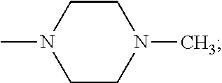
N1(C)CCN(C)CC1
